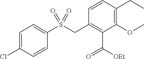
C1=C(Cl)C=CC(S(CC2=C(C(=O)[OEt])C(OC)=C(CC)C=C2)(=O)=O)=C1
